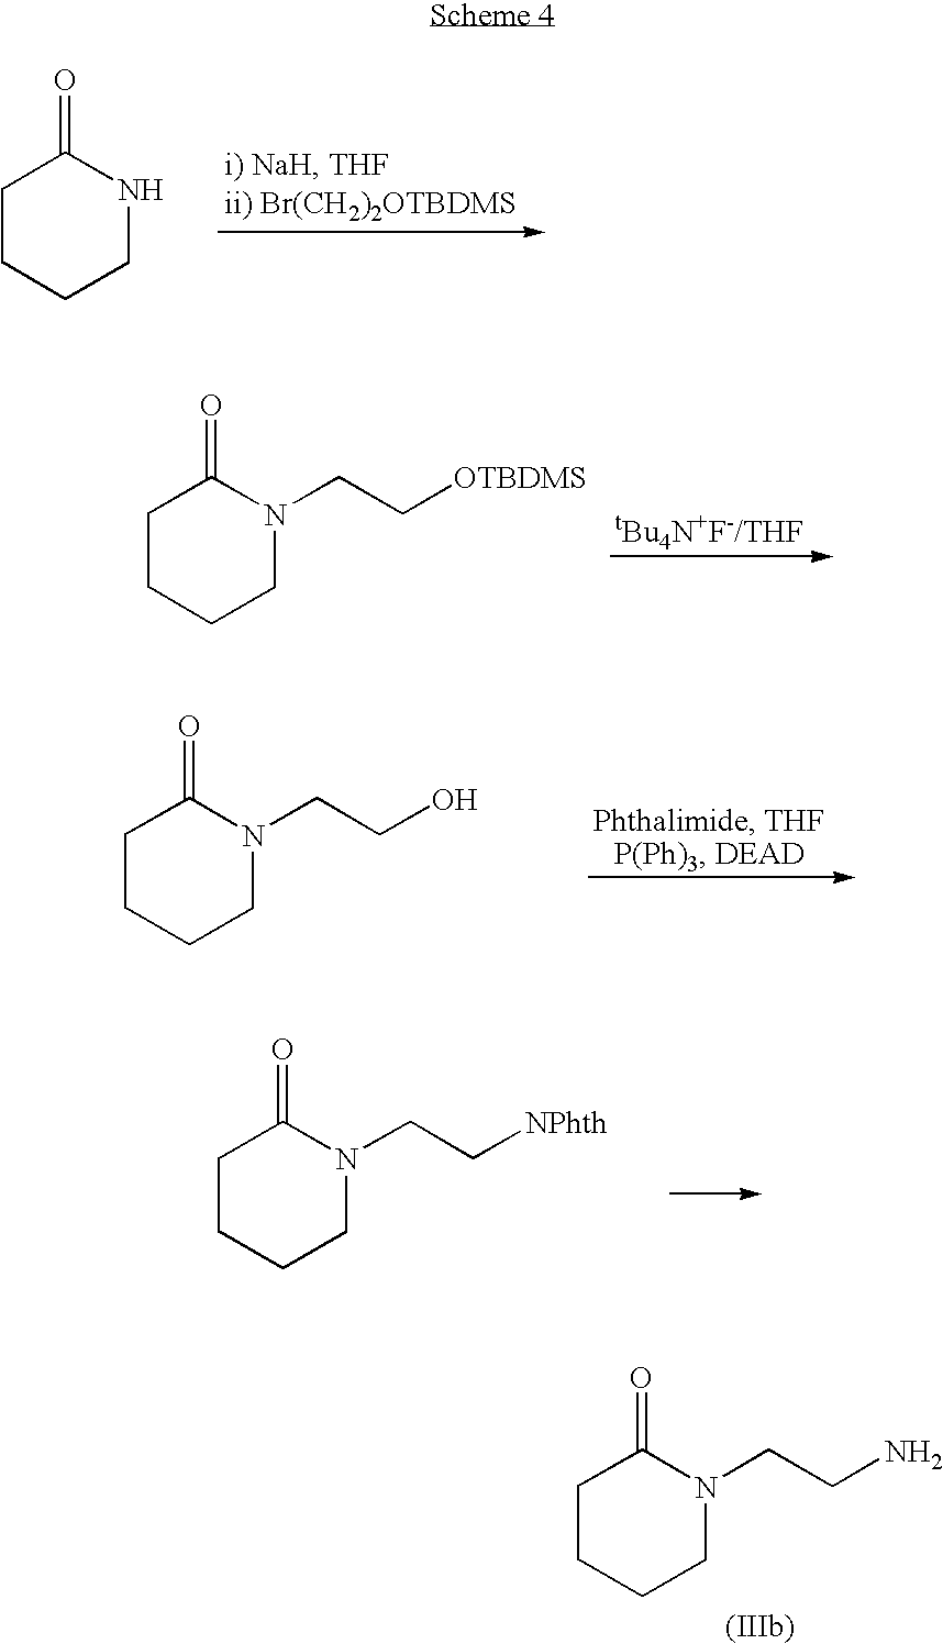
C1CCCNC1=O.C1CCCN(CC[OTBDMS])C1=O.C1CCCN(CCO)C1=O.C1CCCN(CC[NPhth])C1=O.C1CCCN(CCN)C1=O
